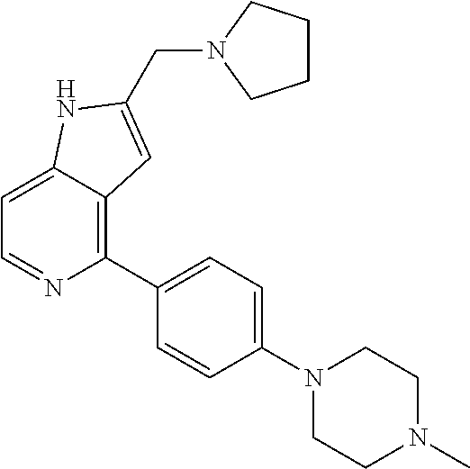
C1=C2C(=C(C3=CC=C(N4CCN(C)CC4)C=C3)N=C1)C=C(CN1CCCC1)N2
